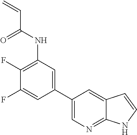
FC1=CC(C2=CN=C3C(=C2)C=CN3)=CC(NC(C=C)=O)=C1F
